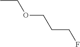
CCOCCCF
